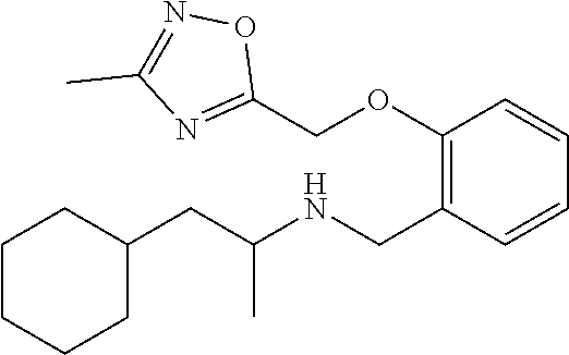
C1(CC(NCC2=C(OCC3=NC(C)=NO3)C=CC=C2)C)CCCCC1
